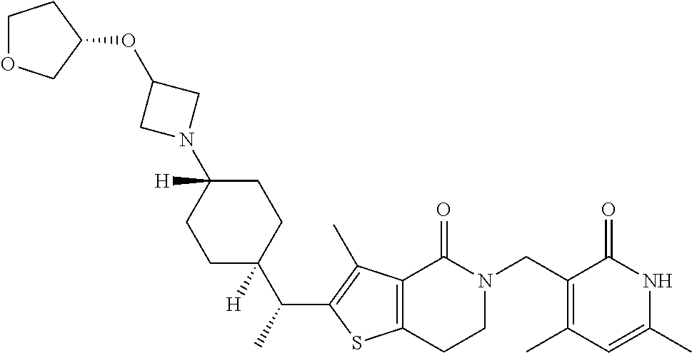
C1(CN2CCC3=C(C2=O)C(C)=C(C(C2([H])CCC(N4CC(OC5CCOC5)C4)([H])CC2)C)S3)=C(C)C=C(C)NC1=O
